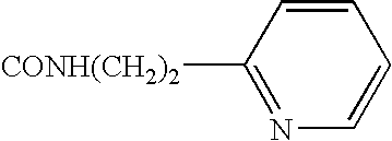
C1([CONH(CH2)2])=NC=CC=C1
